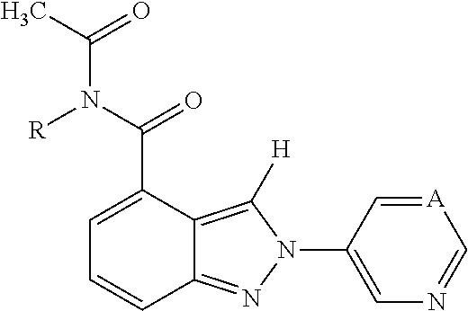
C12=NN(C3=CN=C[A]=C3)C([H])=C1C(C(N(C(C)=O)[R])=O)=CC=C2
